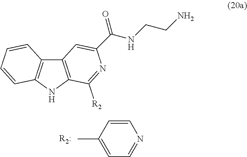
C12=C(NC3=C1C=CC=C3)C([R2])=NC(C(=O)NCCN)=C2.C1=CC(C)=CC=N1
